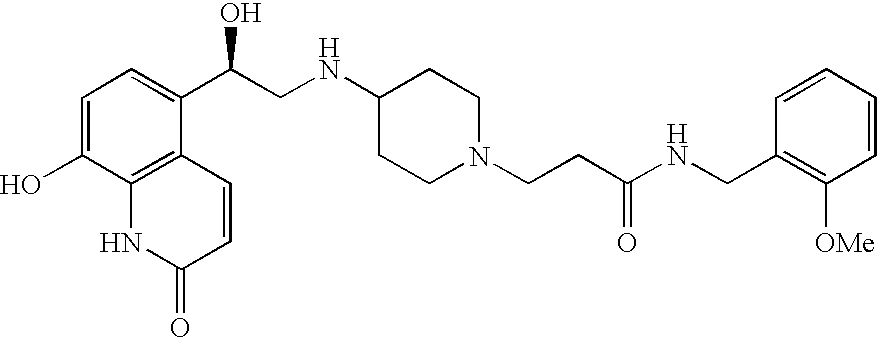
C1=C(O)C2=C(C(C(CNC3CCN(CCC(NCC4=C([OMe])C=CC=C4)=O)CC3)O)=C1)C=CC(=O)N2
